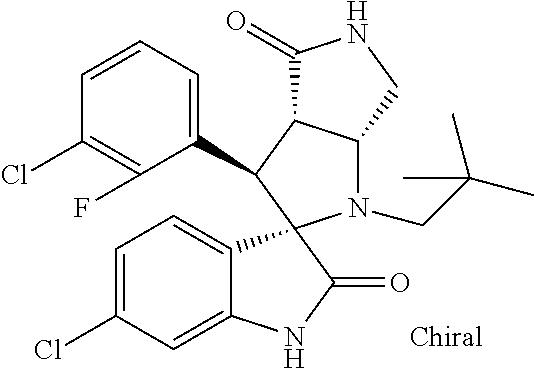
C1(C2C3C(N(CC(C)(C)C)C24C2=CC=C(Cl)C=C2NC4=O)CNC3=O)=CC=CC(Cl)=C1F
